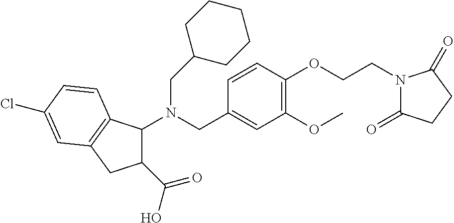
N(CC1=CC(OC)=C(OCCN2C(=O)CCC2=O)C=C1)(CC1CCCCC1)C1C(C(O)=O)CC2=C1C=CC(Cl)=C2
